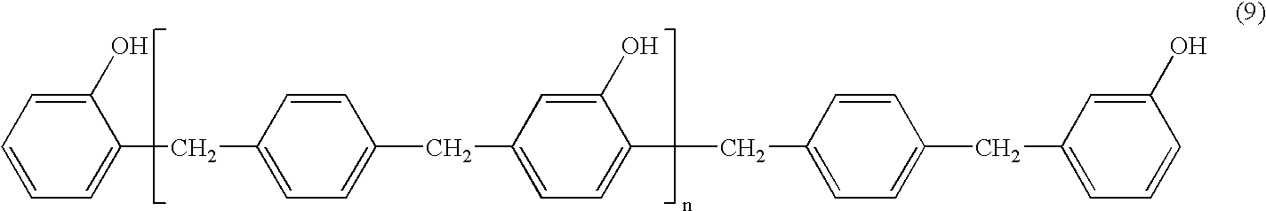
C1(O)=CC=CC=C1CC1=CC=C(CC2=CC=C(CC3=CC=C(CC4=CC=CC(O)=C4)C=C3)C(O)=C2)C=C1
